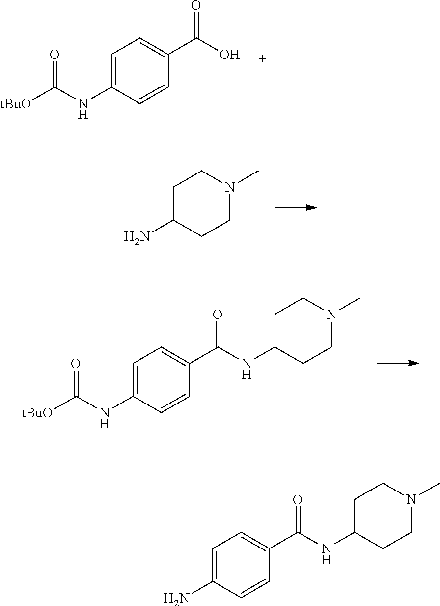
C1=C(NC([tBuO])=O)C=CC(C(O)=O)=C1.C1C(N)CCN(C)C1.C1=C(NC([tBuO])=O)C=CC(C(NC2CCN(C)CC2)=O)=C1.C1=C(N)C=CC(C(NC2CCN(C)CC2)=O)=C1
